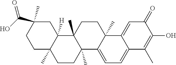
C1C2(C)C([H])(CC(C(O)=O)(C)C1)C1(C)C(C)(CC2)C2=CC=C3C(=CC(=O)C(O)=C3C)C2(C)CC1
